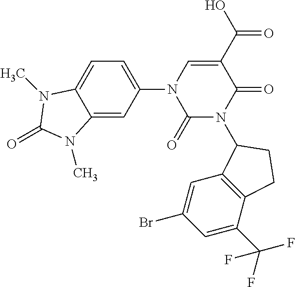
C1=C(N2C(=O)N(C3C4=C(C(C(F)(F)F)=CC(Br)=C4)CC3)C(=O)C(C(=O)O)=C2)C=C2C(=C1)N(C)C(=O)N2C
